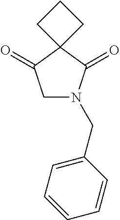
C1N(CC2=CC=CC=C2)C(=O)C2(C1=O)CCC2
